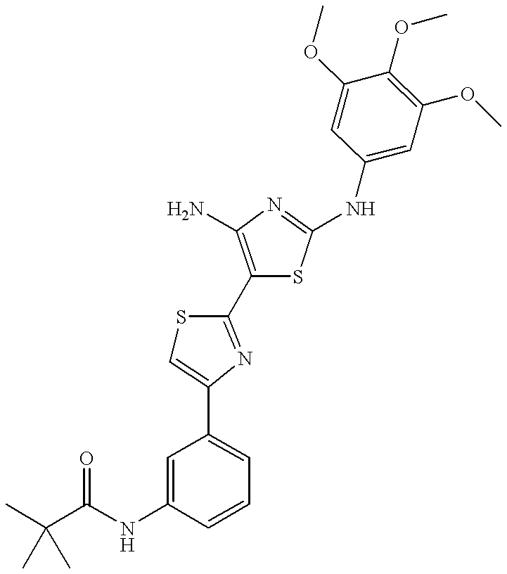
C(NC1=CC(C2=CSC(C3=C(N)N=C(NC4=CC(OC)=C(OC)C(OC)=C4)S3)=N2)=CC=C1)(=O)C(C)(C)C
